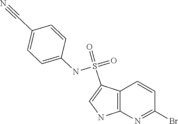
C1=CC2=C(N=C1Br)NC=C2S(=O)(NC1=CC=C(C#N)C=C1)=O
